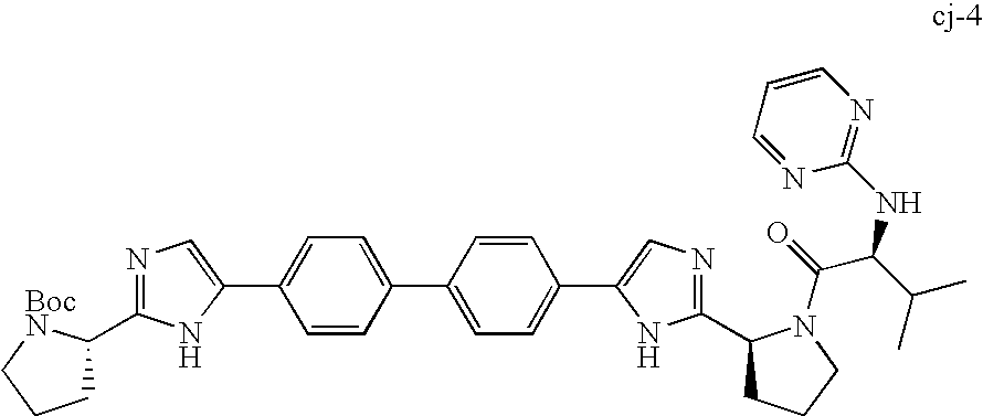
C1C(C2=NC=C(C3=CC=C(C4=CC=C(C5=CN=C(C6CCCN6C(C(C(C)C)NC6=NC=CC=N6)=O)N5)C=C4)C=C3)N2)[BocN]CC1
